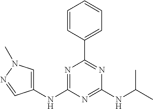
C1(NC2=CN(C)N=C2)=NC(C2=CC=CC=C2)=NC(NC(C)C)=N1
